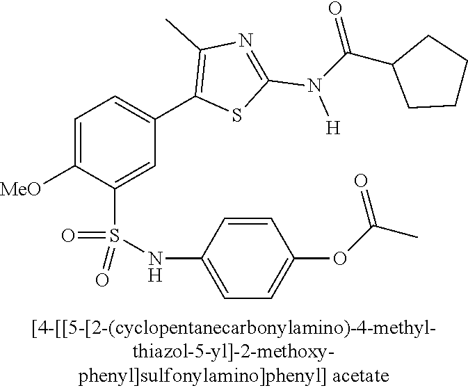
C1=C([MeO])C(S(NC2=CC=C(OC(C)=O)C=C2)(=O)=O)=CC(C2=C(C)N=C(N([H])C(C3CCCC3)=O)S2)=C1
